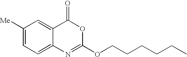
C1([Me])=CC=C2C(=C1)C(=O)OC(OCCCCCC)=N2
